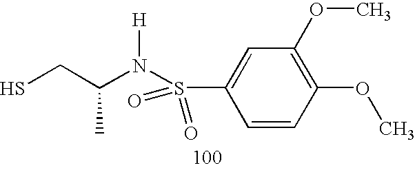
SCC(N(S(C1=CC(OC)=C(OC)C=C1)(=O)=O)[H])C
